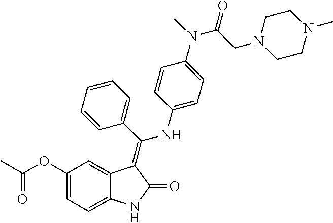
C1(OC(C)=O)=CC=C2C(=C1)C(=C(C1=CC=CC=C1)NC1=CC=C(N(C)C(CN3CCN(C)CC3)=O)C=C1)C(=O)N2
